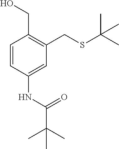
C1=CC(NC(C(C)(C)C)=O)=CC(CSC(C)(C)C)=C1CO
